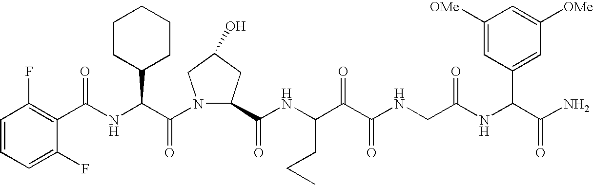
C(NC(C(N1C(C(NC(C(C(NCC(NC(C(N)=O)C2=CC([OMe])=CC([OMe])=C2)=O)=O)=O)CCC)=O)CC(O)C1)=O)C1CCCCC1)(=O)C1=C(F)C=CC=C1F
